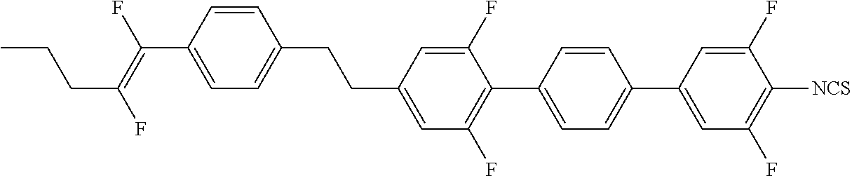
C(C1=CC(F)=C(C2=CC=C(C3=CC(F)=C([NCS])C(F)=C3)C=C2)C(F)=C1)CC1=CC=C(C(=C(F)CCC)F)C=C1
